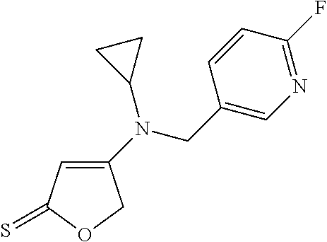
C1(N(CC2=CN=C(F)C=C2)C2CC2)=CC(=S)OC1
